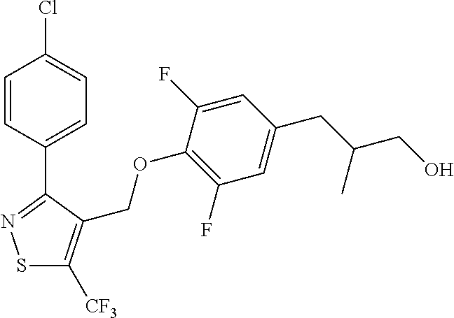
S1C([CF3])=C(COC2=C(F)C=C(CC(CO)C)C=C2F)C(C2=CC=C(Cl)C=C2)=N1
